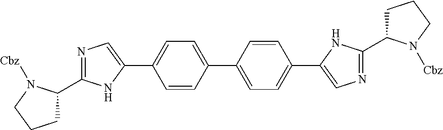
C1=C(C2=CN=C(C3CCCN3[Cbz])N2)C=CC(C2=CC=C(C3=CN=C(C4CCCN4[Cbz])N3)C=C2)=C1
